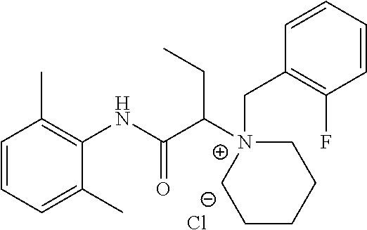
C1=CC=C(C)C(NC(C([N+]2(CC3=C(F)C=CC=C3)CCCCC2)CC)=O)=C1C.[Cl-]
